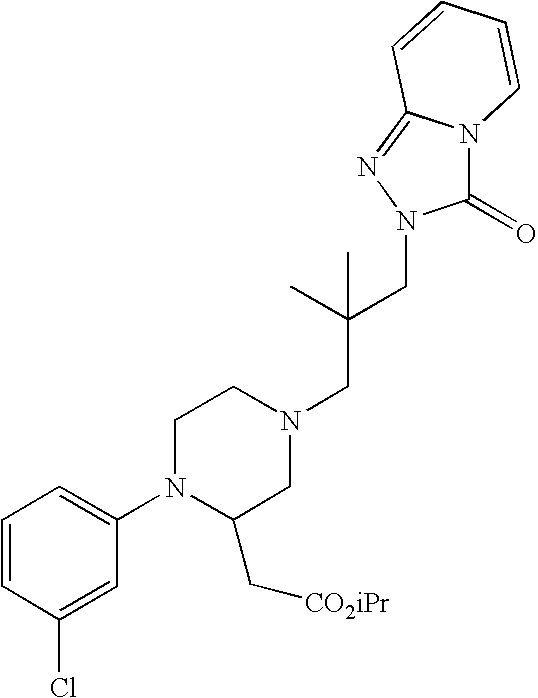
ClC1=CC(N2C(C[CO2iPr])CN(CC(CN3C(=O)N4C(=N3)C=CC=C4)(C)C)CC2)=CC=C1
